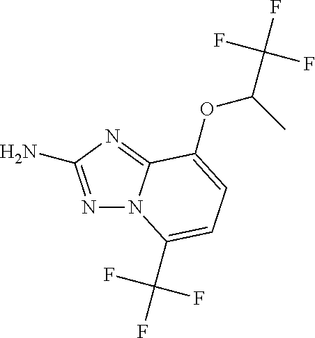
N1=C(N)N=C2N1C(C(F)(F)F)=CC=C2OC(C(F)(F)F)C
